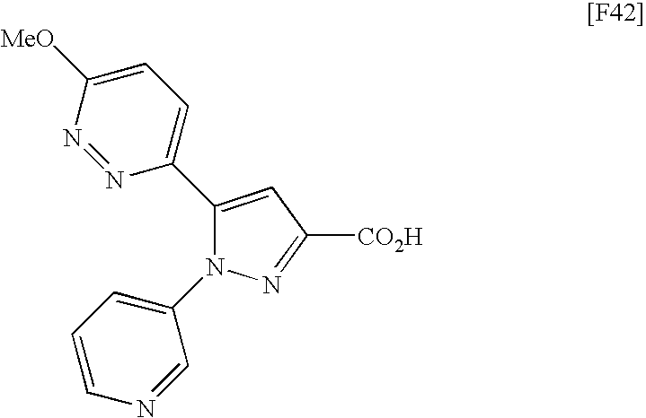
C1(C2=CC=C([MeO])N=N2)=CC([CO2H])=NN1C1=CC=CN=C1
